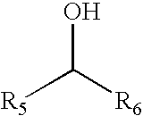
OC([R6])[R5]
